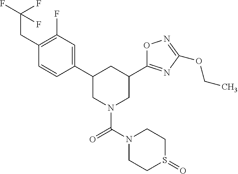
C1(C2CN(C(N3CCS(=O)CC3)=O)CC(C3=NC(OCC)=NO3)C2)=CC(F)=C(CC(F)(F)F)C=C1
